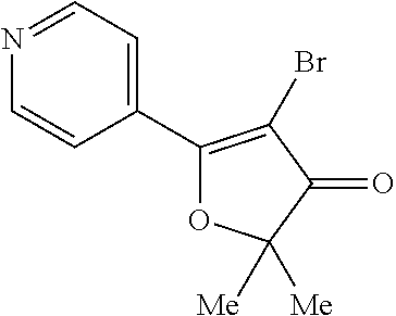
N1=CC=C(C2=C(Br)C(=O)C([Me])([Me])O2)C=C1
